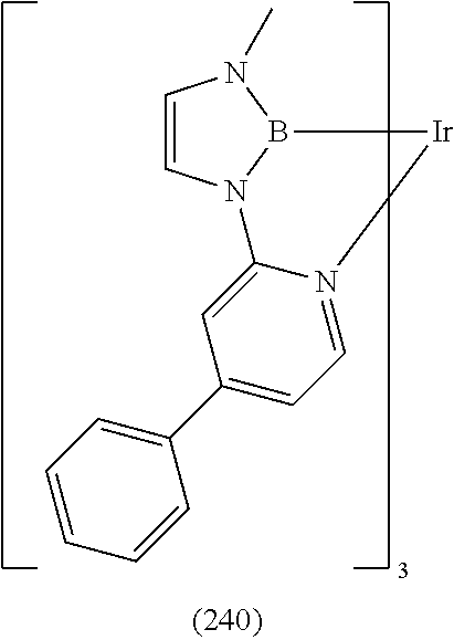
C1=CN2B(N1C)[Ir]N1=CC=C(C3=CC=CC=C3)C=C21
